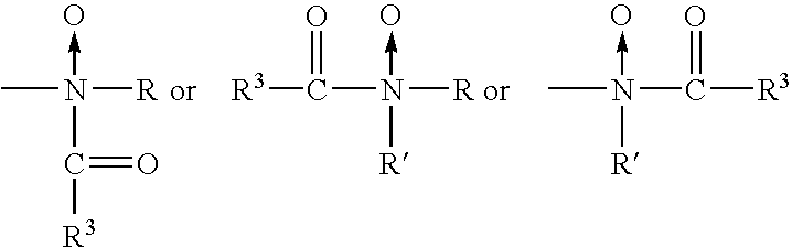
CN([R])(C([R3])=O)->O.CN(C([R3])=O)([R])->O.[R3]C(N([R])([R])->O)=O
